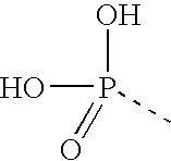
P(O)(O)(=O)C
